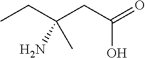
CCC(CC(=O)O)(N)C
